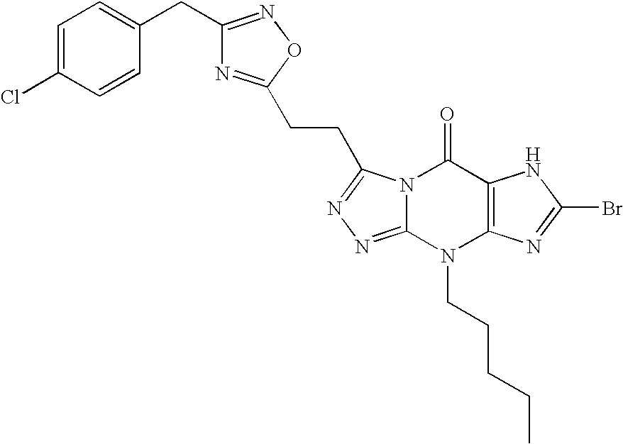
N12C(=NN=C1CCC1=NC(CC3=CC=C(Cl)C=C3)=NO1)N(CCCCC)C1=C(C2=O)NC(Br)=N1
